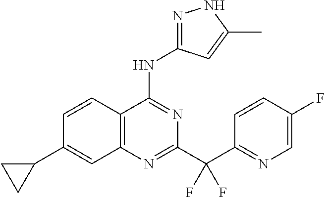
C1=CC2=C(C=C1C1CC1)N=C(C(C1=NC=C(F)C=C1)(F)F)N=C2NC1=NNC(C)=C1
